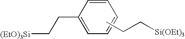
C1=CC(CC[(EtO)3Si])=CC=C1.CCC[Si(OEt)3]
